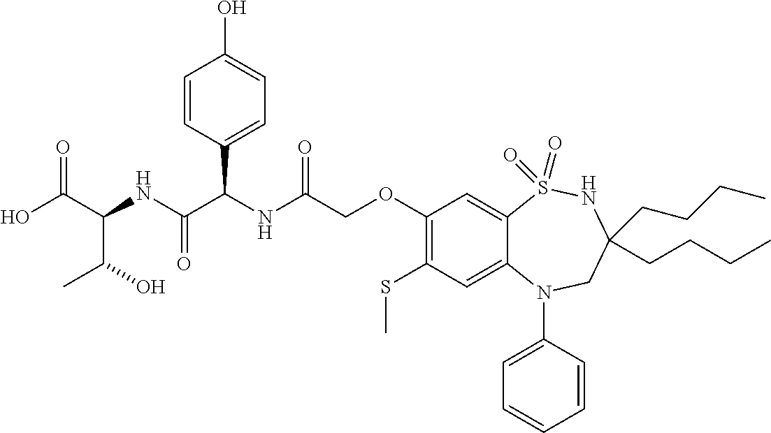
OC(C(NC(C(NC(=O)COC1=C(SC)C=C2C(=C1)S(=O)(=O)NC(CCCC)(CCCC)CN2C1=CC=CC=C1)C1=CC=C(O)C=C1)=O)C(O)C)=O
